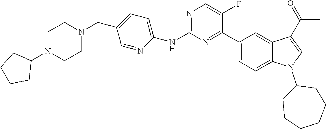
C1(NC2=CC=C(CN3CCN(C4CCCC4)CC3)C=N2)=NC=C(F)C(C2=CC=C3C(=C2)C(C(C)=O)=CN3C2CCCCCC2)=N1
